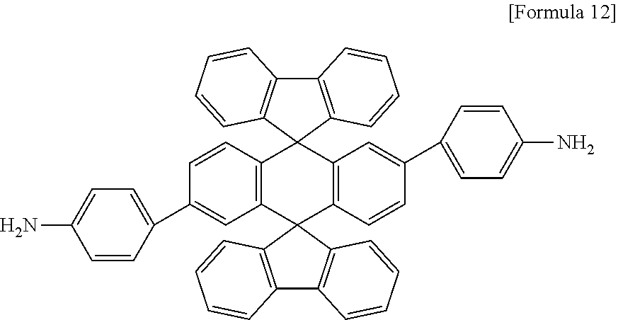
C12=C(C=C(C3=CC=C(N)C=C3)C=C1)C1(C3=C(C=C(C4=CC=C(N)C=C4)C=C3)C23C2=C(C4=C3C=CC=C4)C=CC=C2)C2=C(C3=C1C=CC=C3)C=CC=C2
